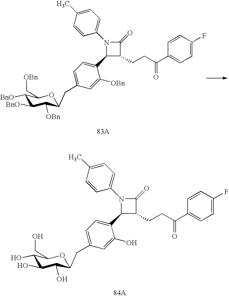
C1(C2=CC=C(CC3C([OBn])C([BnO])C([BnO])C(C[OBn])O3)C=C2[OBn])C(CCC(C2=CC=C(F)C=C2)=O)C(=O)N1C1=CC=C(C)C=C1.C1(C2=CC=C(CC3C(O)C(O)C(O)C(CO)O3)C=C2O)C(CCC(C2=CC=C(F)C=C2)=O)C(=O)N1C1=CC=C(C)C=C1
